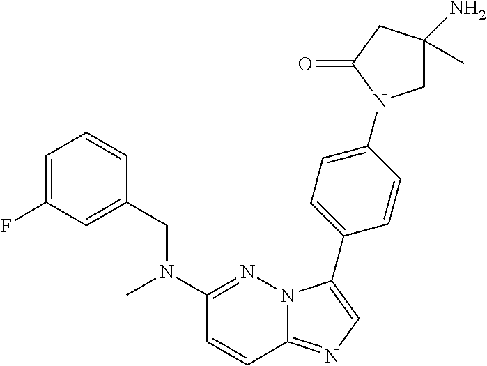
C1=C(F)C=C(CN(C2=NN3C(=NC=C3C3=CC=C(N4CC(N)(C)CC4=O)C=C3)C=C2)C)C=C1
